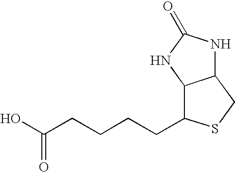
C12C(CCCCC(O)=O)SCC1NC(=O)N2
